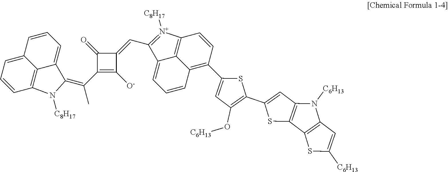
C1(C(C)=C2C3=CC=CC4=CC=CC(=C43)N2[C8H17])=C([O-])C(=CC2=[N+]([C8H17])C3=C4C(=C(C5=CC(O[C6H13])=C(C6=CC7=C(S6)C6=C(N7[C6H13])C=C([C6H13])S6)S5)C=C3)C=CC=C42)C1=O
